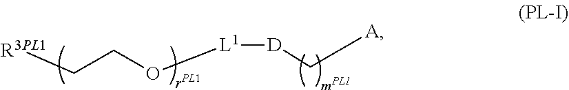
[R3PL1]CCO[L1][D]C[A]
